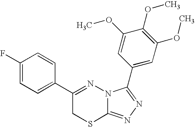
C1(F)=CC=C(C2=NN3C(=NN=C3C3=CC(OC)=C(OC)C(OC)=C3)SC2)C=C1
